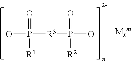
OP(=O)([R1])[R3]P(=O)(O)[R2]
